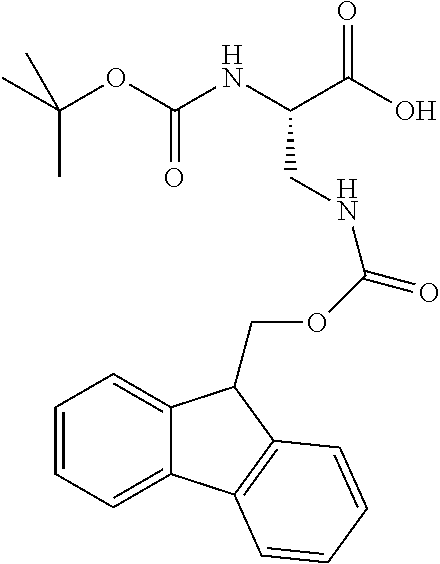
CC(OC(NC(C(O)=O)CNC(OCC1C2=CC=CC=C2C2=C1C=CC=C2)=O)=O)(C)C
